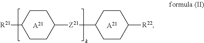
[A21].C1CC([R21])CCC1[Z21]C1CCC([R22])CC1.[A21]
